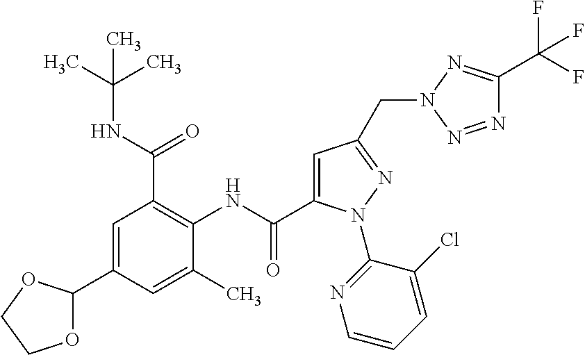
C1=C(C2OCCO2)C=C(C)C(NC(=O)C2=CC(CN3N=C(C(F)(F)F)N=N3)=NN2C2=NC=CC=C2Cl)=C1C(NC(C)(C)C)=O
